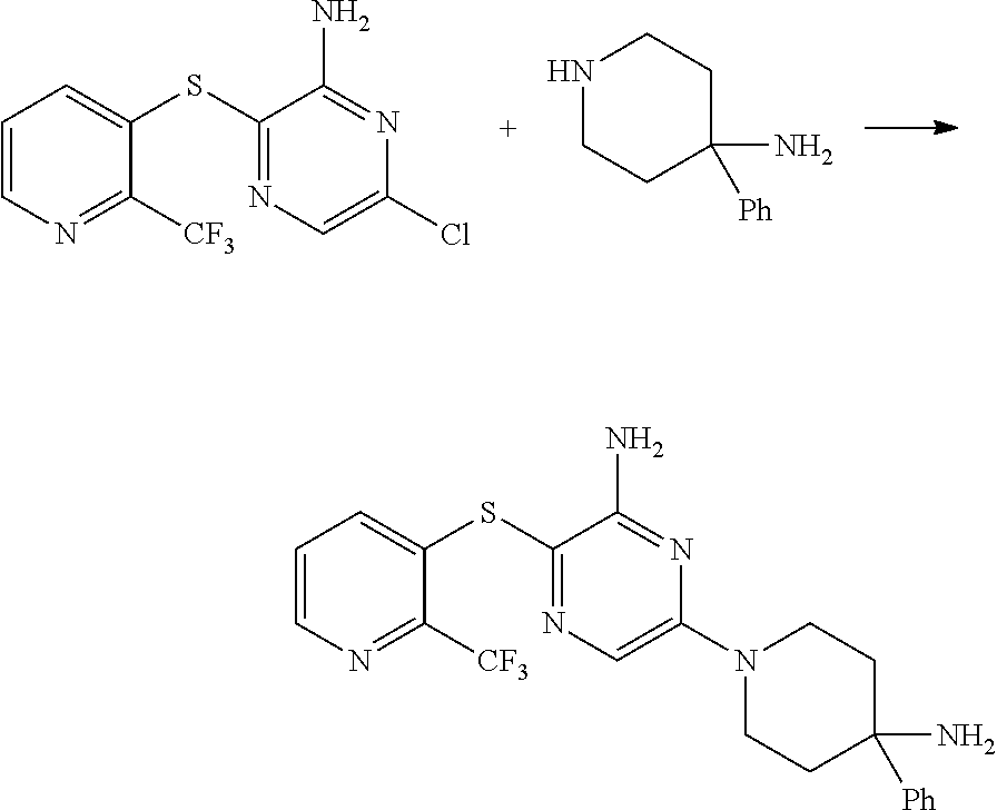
C1=CN=C([CF3])C(SC2=NC=C(Cl)N=C2N)=C1.N1CCC(N)([Ph])CC1.C1=CN=C([CF3])C(SC2=NC=C(N3CCC(N)([Ph])CC3)N=C2N)=C1
